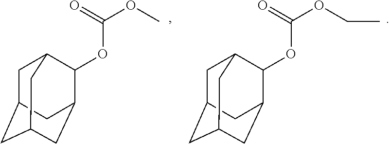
C1C2CC3CC(C(OC(=O)OC)C1C3)C2.C1C2CC3CC(C(OC(=O)OCC)C1C3)C2
